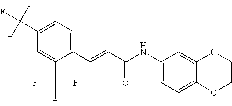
C1=C(C(F)(F)F)C=C(C(F)(F)F)C(C=CC(NC2=CC=C3C(=C2)OCCO3)=O)=C1
